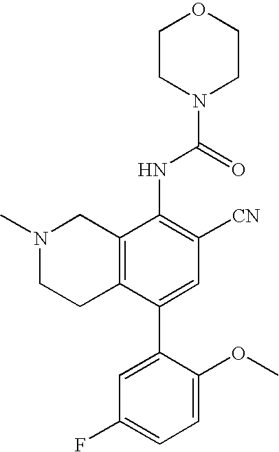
C12=C(C(C3=CC(F)=CC=C3OC)=CC([CN])=C1NC(N1CCOCC1)=O)CCN(C)C2
